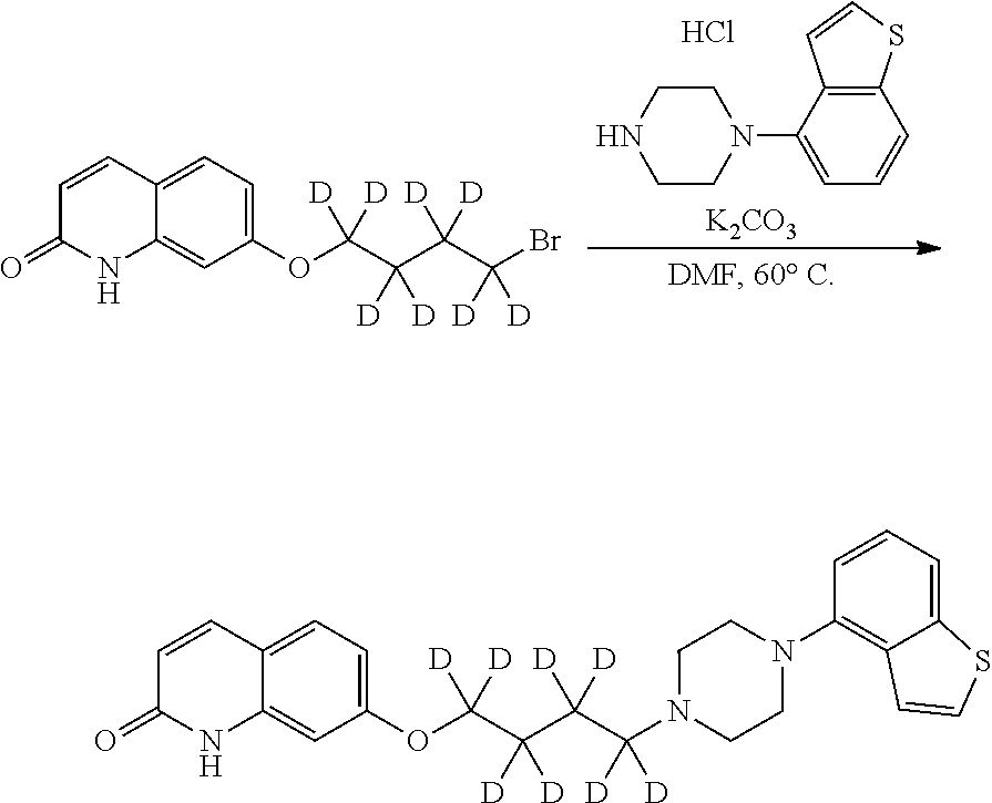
O=C1NC2=CC(OC(C(C(C(Br)([D])[D])([D])[D])([D])[D])([D])[D])=CC=C2C=C1.C1CNCCN1C1=CC=CC2=C1C=CS2.Cl.[K2CO3].O=C1NC2=CC(OC(C(C(C(N3CCN(C4=C5C(=CC=C4)SC=C5)CC3)([D])[D])([D])[D])([D])[D])([D])[D])=CC=C2C=C1
